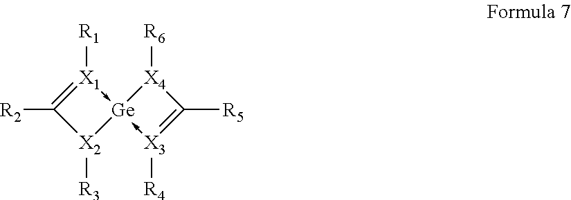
[X1]1([R1])->[Ge]2(-[X3]([R4])=C([R5])[X4]2[R6])[X2]([R3])C=1[R2]
